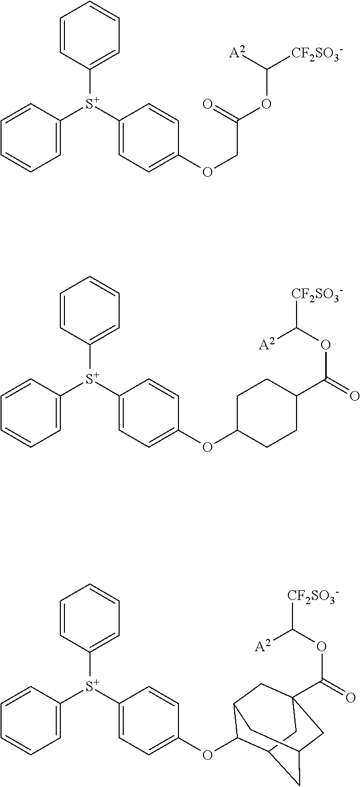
C1=CC([S+](C2=CC=CC=C2)C2=CC=C(OCC(OC([CF2SO3-])[A2])=O)C=C2)=CC=C1.C1=CC([S+](C2=CC=CC=C2)C2=CC=C(OC3CCC(C(=O)OC([A2])[CF2SO3-])CC3)C=C2)=CC=C1.C1=CC([S+](C2=CC=CC=C2)C2=CC=C(OC3C4CC5CC(C(=O)OC([A2])[CF2SO3-])(CC3C5)C4)C=C2)=CC=C1
